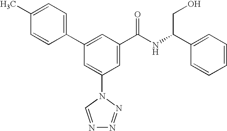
C1(C2=CC(C(NC(C3=CC=CC=C3)CO)=O)=CC(N3C=NN=N3)=C2)=CC=C(C)C=C1
